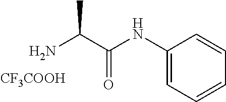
C1=CC=CC=C1NC(C(N)C)=O.[CF3COOH]
